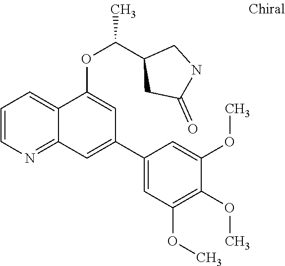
C1=CN=C2C(=C1)C(OC(C1CC(=O)NC1)C)=CC(C1=CC(OC)=C(OC)C(OC)=C1)=C2
